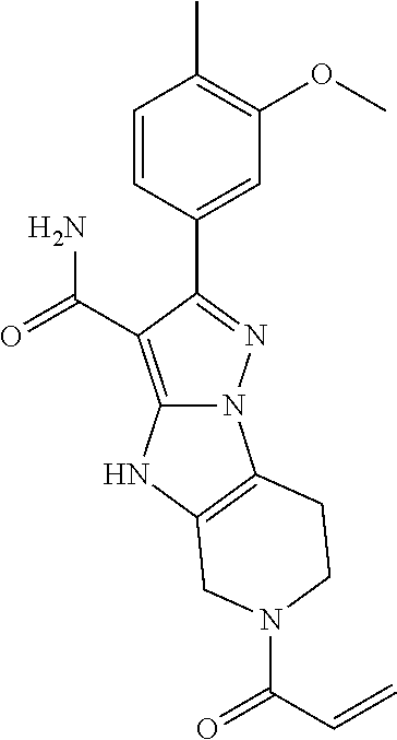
CC1=C(OC)C=C(C2=NN3C(=C2C(=O)N)NC2=C3CCN(C(C=C)=O)C2)C=C1
